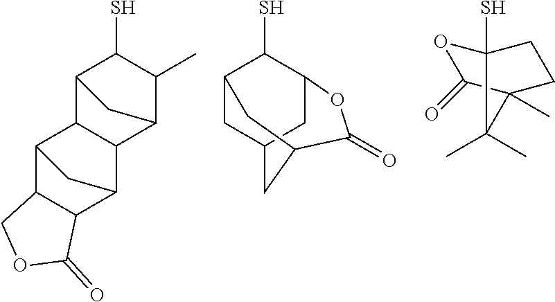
C1(S)C2CC(C1C)C1C2C2CC1C1C2COC1=O.C1(S)C2CC3CC1OC(=O)C(C2)C3.O1C2(S)CCC(C)(C1=O)C2(C)C
